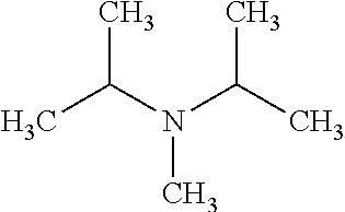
CC(N(C(C)C)C)C
